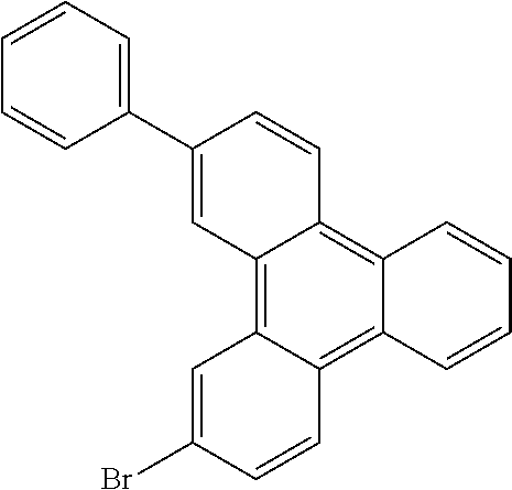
C1=CC=C(C2=CC3=C4C(=C5C(=C3C=C2)C=CC=C5)C=CC(Br)=C4)C=C1
